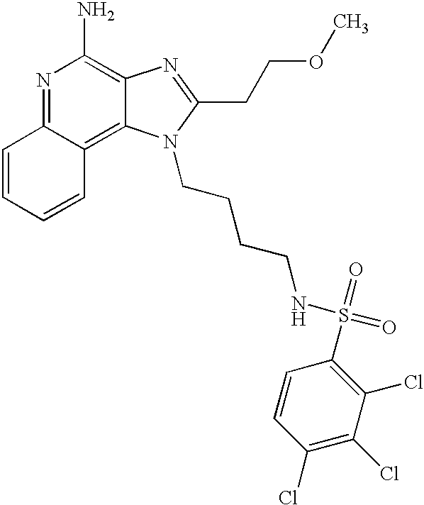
N1=C2C(=C3C(=C1N)N=C(CCOC)N3CCCCNS(=O)(=O)C1=C(Cl)C(Cl)=C(Cl)C=C1)C=CC=C2
